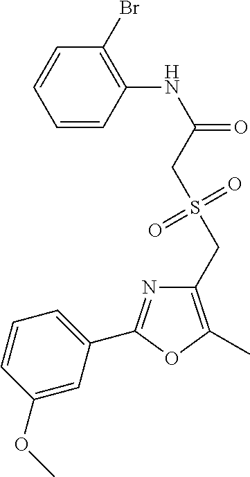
C1=CC(NC(=O)CS(CC2=C(C)OC(C3=CC=CC(OC)=C3)=N2)(=O)=O)=C(Br)C=C1
